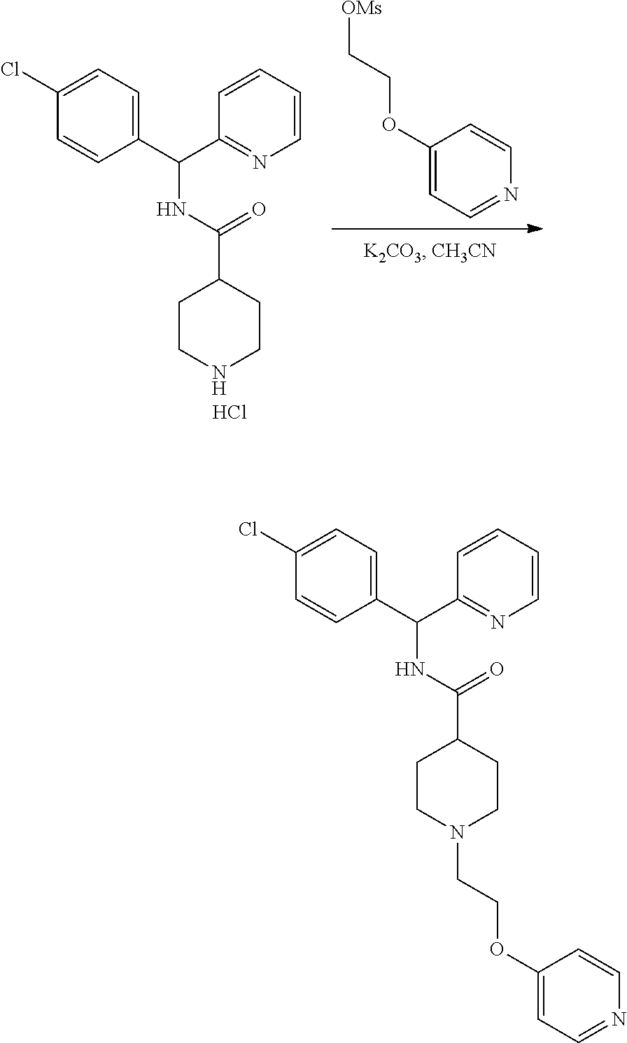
C1(OCC[OMs])=CC=NC=C1.C1=CC(C(C2=NC=CC=C2)NC(C2CCNCC2)=O)=CC=C1Cl.Cl.C1CN(CCOC2=CC=NC=C2)CCC1C(NC(C1=CC=C(Cl)C=C1)C1=NC=CC=C1)=O
